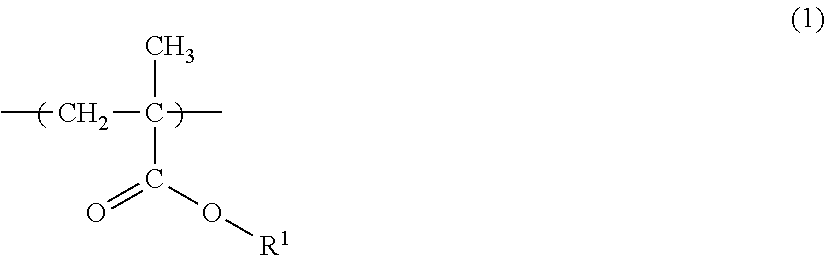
CCC(C)(C(=O)O[R1])C
